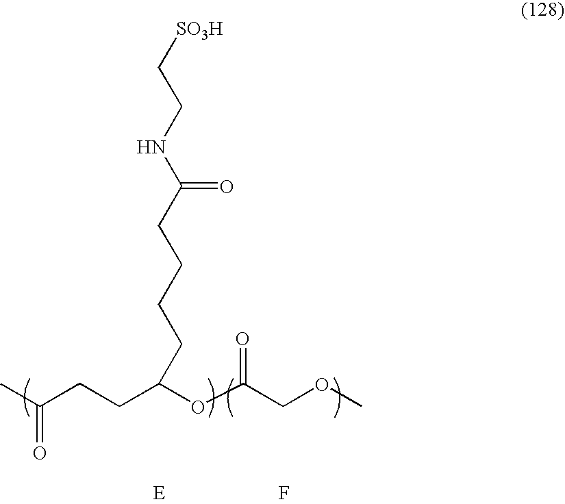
F.CC(CCC(OC(COC)=O)CCCCC(NCC[SO3H])=O)=O
